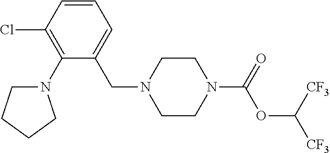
C1CN(C(=O)OC([CF3])[CF3])CCN1CC1=CC=CC(Cl)=C1N1CCCC1
